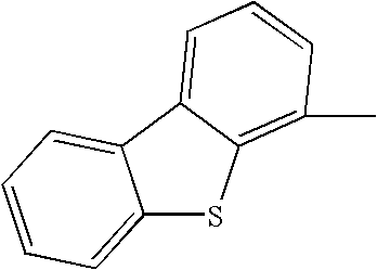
C12=CC=CC=C1C1=CC=CC(C)=C1S2
